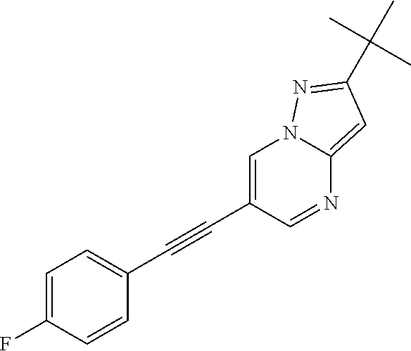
C1=C(C#CC2=CC=C(F)C=C2)C=NC2=CC(C(C)(C)C)=NN12
